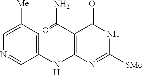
C1=C([Me])C=C(NC2=C(C(=O)N)C(=O)NC([SMe])=N2)C=N1
